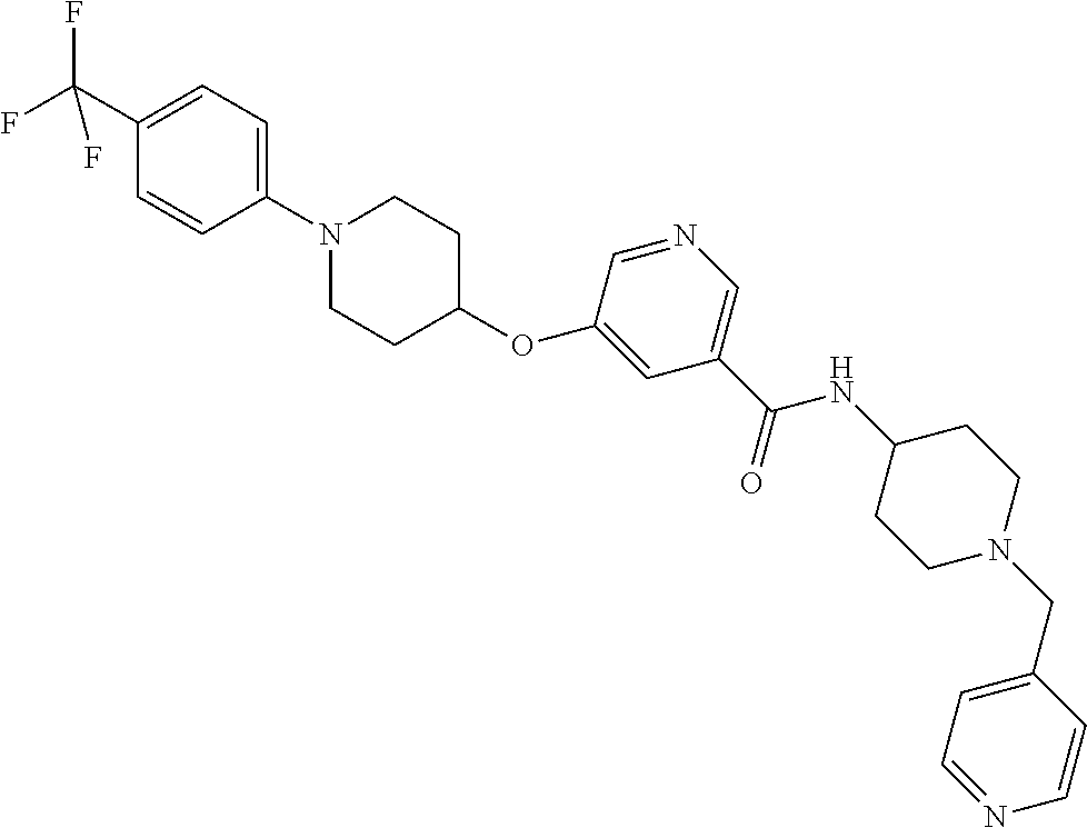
C1(C(F)(F)F)=CC=C(N2CCC(OC3=CC(C(NC4CCN(CC5=CC=NC=C5)CC4)=O)=CN=C3)CC2)C=C1
